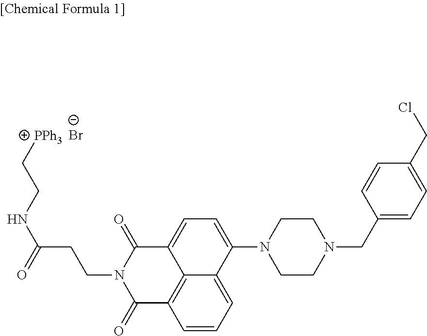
C1=CC=C2C3=C1C(=O)N(CCC(NCC[PPh3])=O)C(=O)C3=CC=C2N1CCN(CC2=CC=C(CCl)C=C2)CC1.[Br-]
